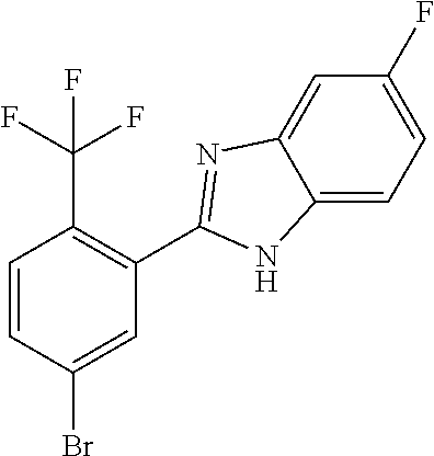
C1=CC(Br)=CC(C2=NC3=CC(F)=CC=C3N2)=C1C(F)(F)F
